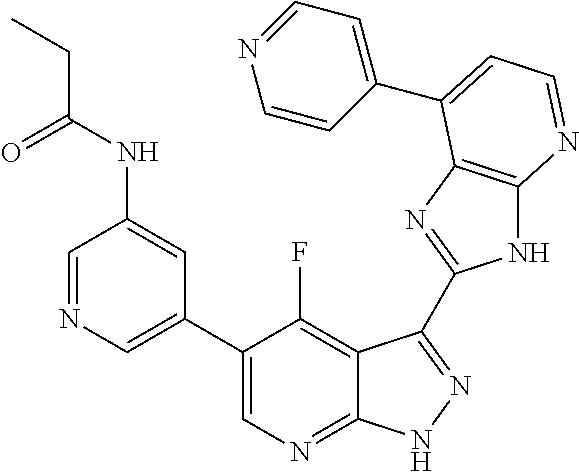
C1=NC=C(C2=CN=C3C(=C2F)C(C2=NC4=C(N2)N=CC=C4C2=CC=NC=C2)=NN3)C=C1NC(CC)=O
